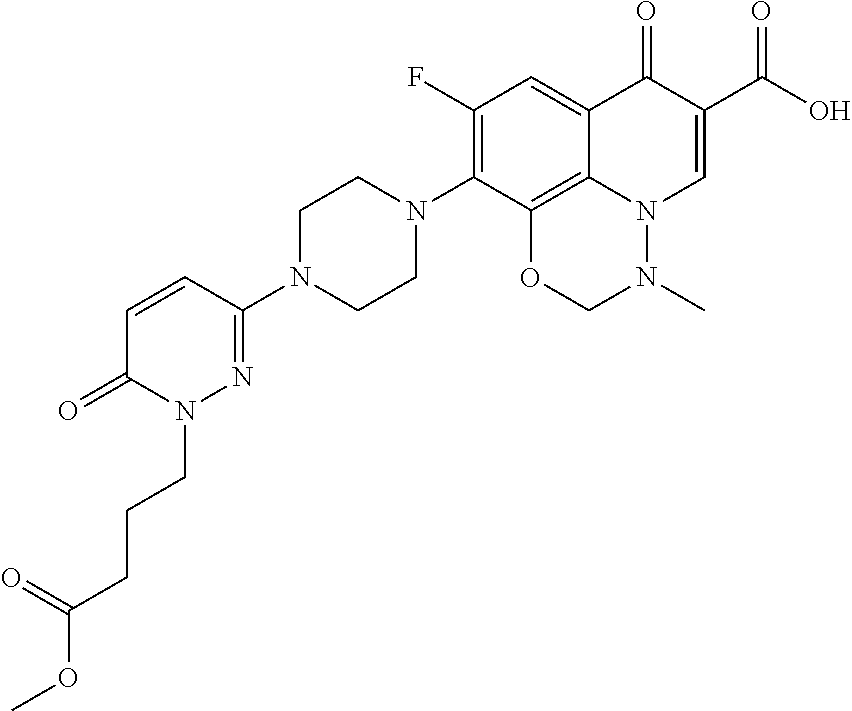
O=C1N(CCCC(OC)=O)N=C(N2CCN(C3=C(F)C=C4C5=C3OCN(C)N5C=C(C(O)=O)C4=O)CC2)C=C1
